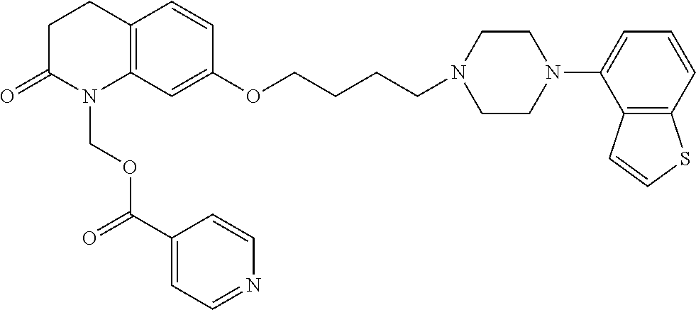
C12=C(C=C(OCCCCN3CCN(C4=CC=CC5=C4C=CS5)CC3)C=C1)N(COC(C1=CC=NC=C1)=O)C(=O)CC2
